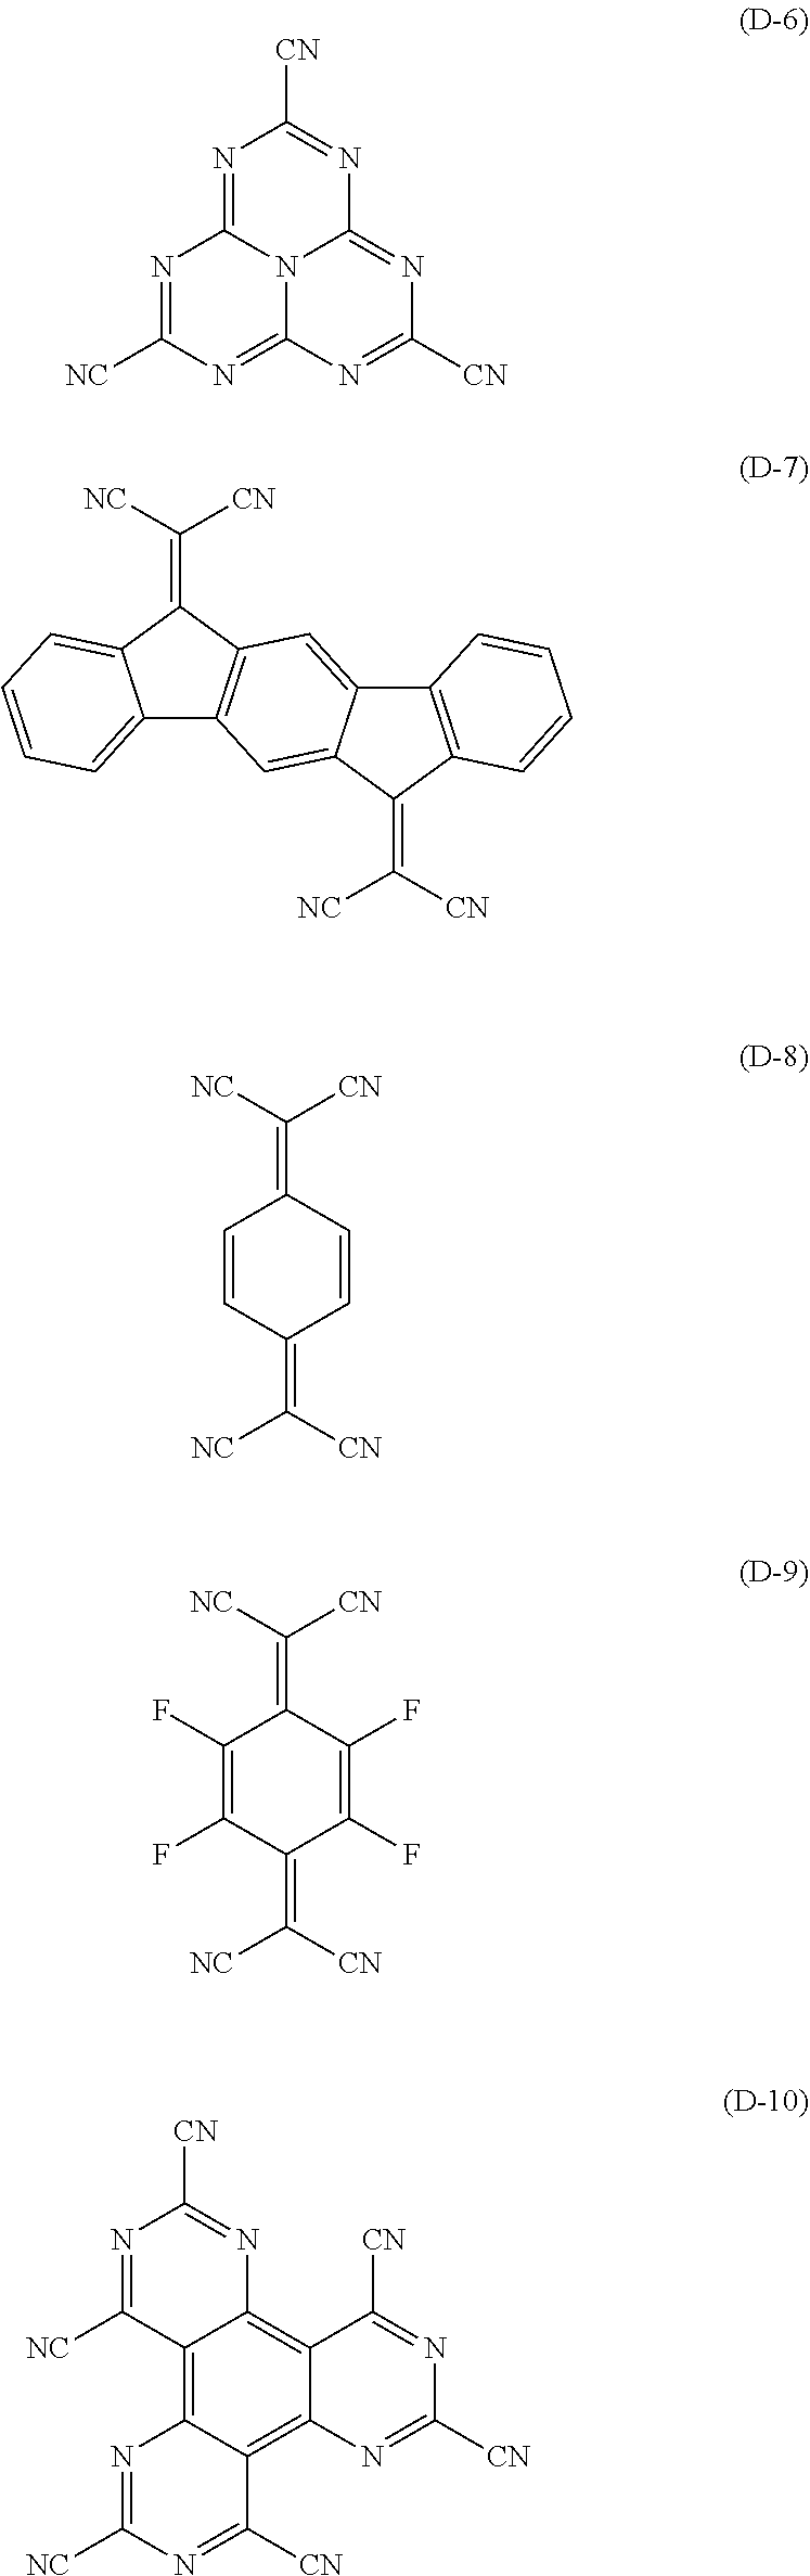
N1=C2N3C(=NC([CN])=NC3=NC([NC])=N2)N=C1[CN].C12=CC=CC=C1C(=C([CN])[NC])C1=C2C=C2C(=C1)C1=C(C2=C([NC])[CN])C=CC=C1.C1=CC(=C([NC])[CN])C=CC1=C([CN])[NC].C1(F)=C(F)C(=C([NC])[CN])C(F)=C(F)C1=C([CN])[NC].N1=C([NC])C2=C3C(=C4C(=C2N=C1[CN])C([CN])=NC([CN])=N4)C([CN])=NC([NC])=N3
